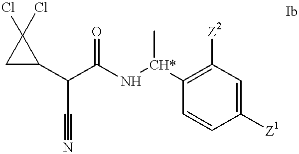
C1(C(C(N[CH*](C)C2=C([Z2])C=C([Z1])C=C2)=O)C#N)C(Cl)(Cl)C1
